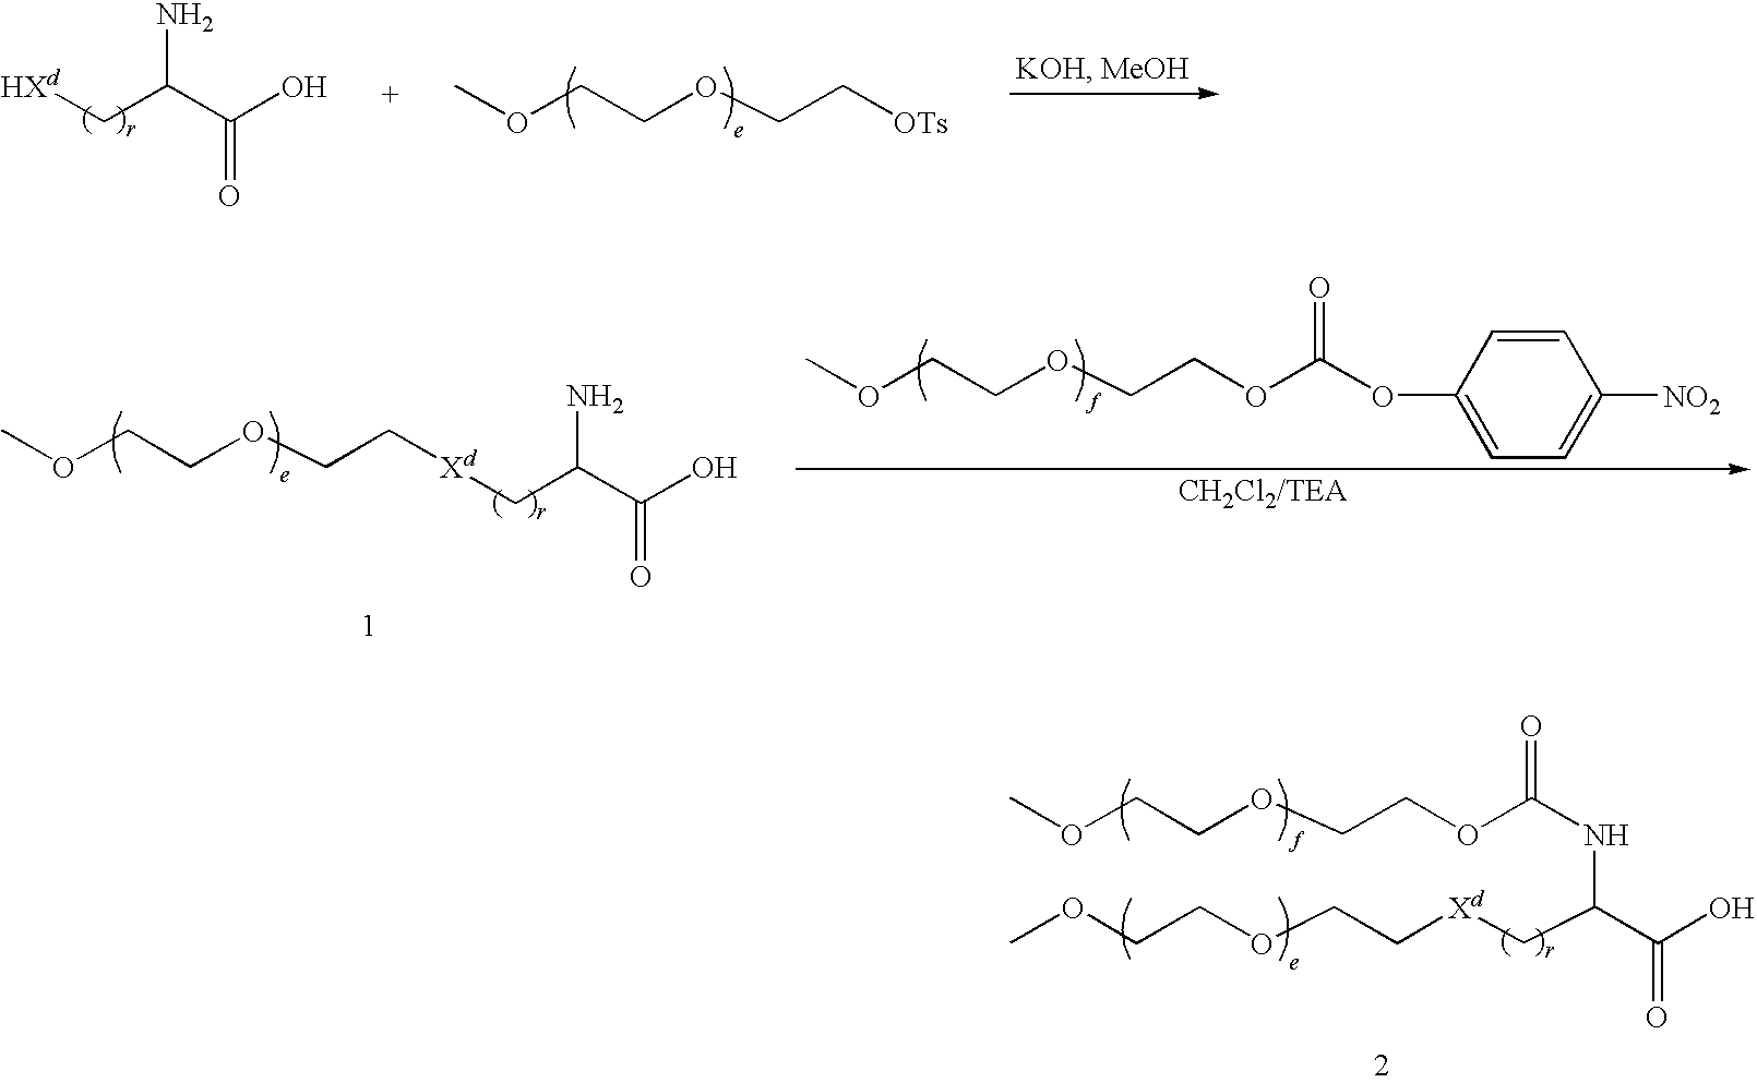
[HXd]CC(C(O)=O)N.C(COCC[OTs])OC.C(COCC[Xd]CC(C(O)=O)N)OC.C(COCCOC(=O)OC1=CC=C([NO2])C=C1)OC.C(COCCOC(=O)NC(C(=O)O)C[Xd]CCOCCOC)OC
